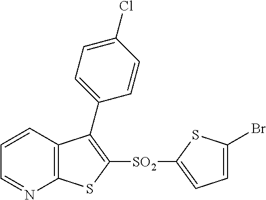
C1=CC2=C(N=C1)SC([SO2]C1=CC=C(Br)S1)=C2C1=CC=C(Cl)C=C1
